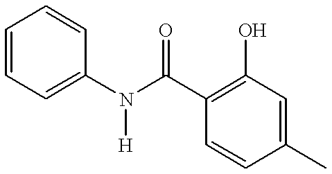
C1=CC=C(N(C(C2=C(O)C=C(C)C=C2)=O)[H])C=C1
